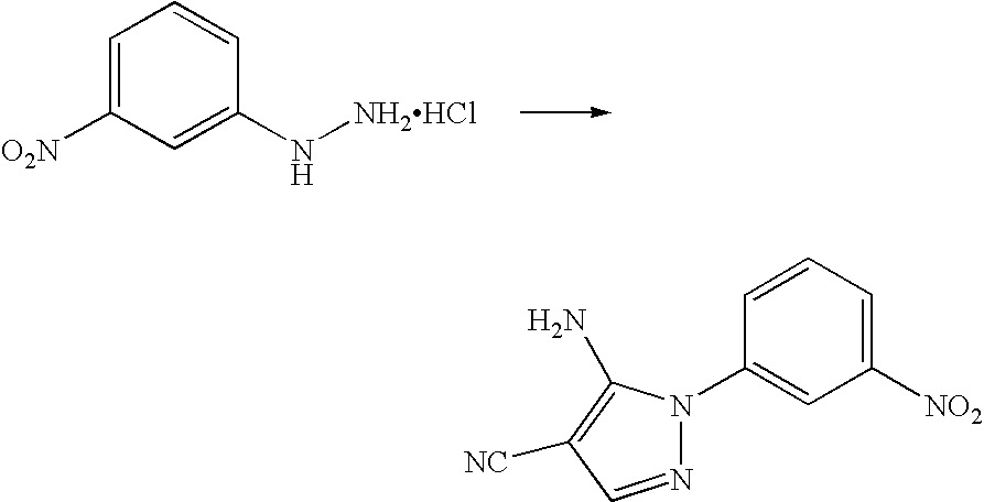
C1=C([O2N])C=C(N[NH2HCl])C=C1.N1=CC([NC])=C(N)N1C1=CC([NO2])=CC=C1
